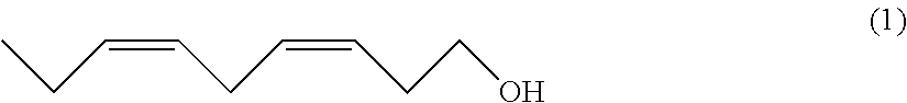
C(=CCC=CCCO)CC
